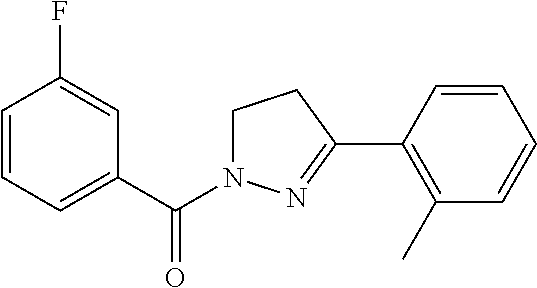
C1=CC=C(C(=O)N2CCC(C3=C(C)C=CC=C3)=N2)C=C1F
